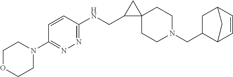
C1N(CC2C3C=CC(C2)C3)CCC2(C1)C(CNC1=NN=C(N3CCOCC3)C=C1)C2
